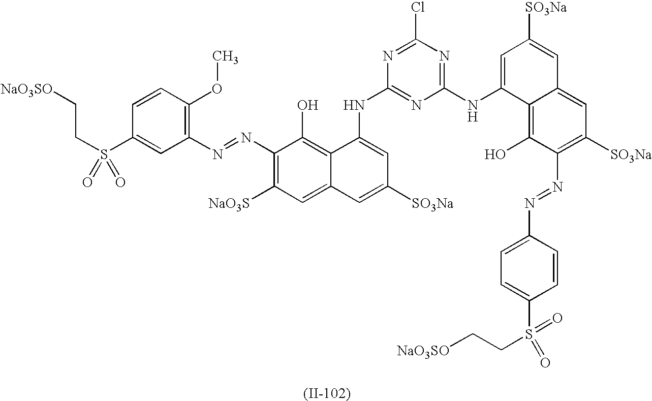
[NaO3SO]CCS(C1=CC(N=NC2=C([NaO3S])C=C3C(=C2O)C(NC2=NC(NC4=CC([SO3Na])=CC5=CC([SO3Na])=C(N=NC6=CC=C(S(CC[NaO3SO])(=O)=O)C=C6)C(O)=C45)=NC(Cl)=N2)=CC([SO3Na])=C3)=C(OC)C=C1)(=O)=O
